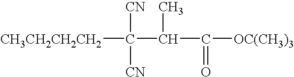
[CH3CH2CH2CH2]C([CN])([CN])C(C(=O)[OC(CH3)3])C
